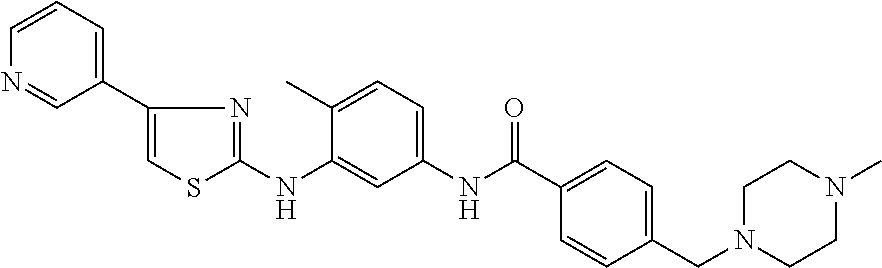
C1(C2=CSC(NC3=CC(NC(=O)C4=CC=C(CN5CCN(C)CC5)C=C4)=CC=C3C)=N2)=CC=CN=C1
